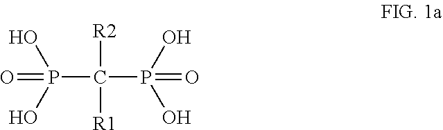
O=P(C(P(=O)(O)O)([R2])[R1])(O)O
